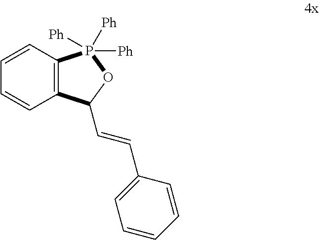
C12=C(C=CC=C1)P([Ph])([Ph])([Ph])OC2C=CC1=CC=CC=C1
